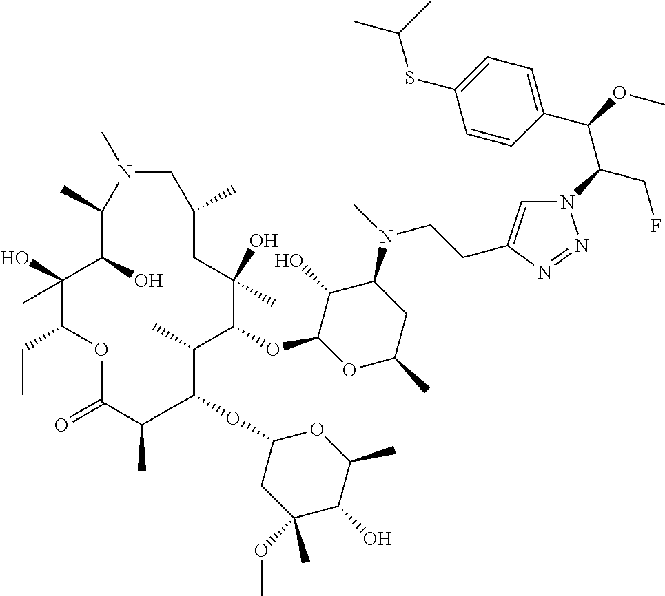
N1=NN(C(C(C2=CC=C(SC(C)C)C=C2)OC)CF)C=C1CCN(C1C(O)C(OC2C(C)C(OC3CC(OC)(C)C(O)C(C)O3)C(C)C(=O)OC(CC)C(O)(C)C(O)C(C)N(C)CC(C)CC2(O)C)OC(C)C1)C
